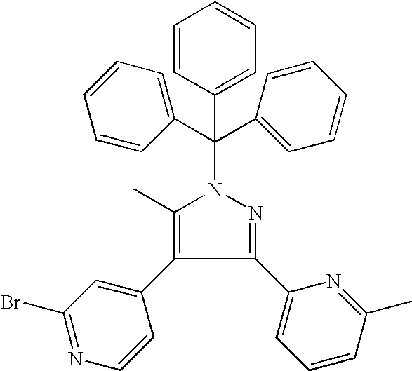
C1(Br)=NC=CC(C2=C(C)N(C(C3=CC=CC=C3)(C3=CC=CC=C3)C3=CC=CC=C3)N=C2C2=CC=CC(C)=N2)=C1
